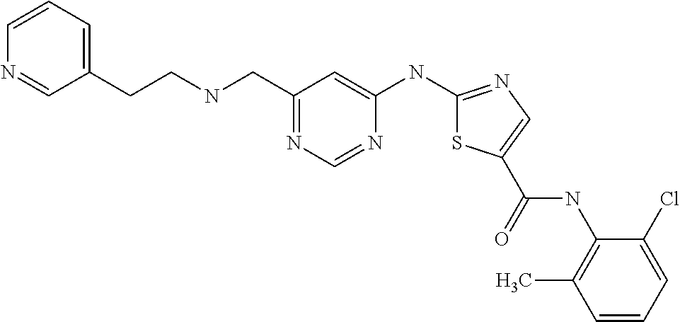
C1=CC=C(Cl)C(NC(=O)C2=CN=C(NC3=CC(CNCCC4=CC=CN=C4)=NC=N3)S2)=C1C
